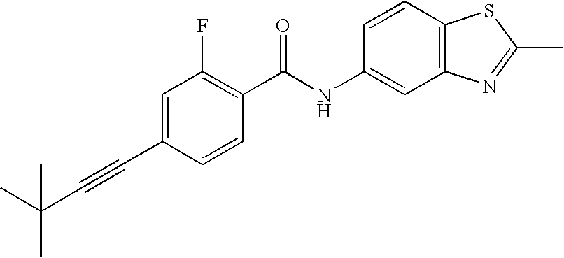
C1(C#CC(C)(C)C)=CC(F)=C(C(NC2=CC3=C(C=C2)SC(C)=N3)=O)C=C1
